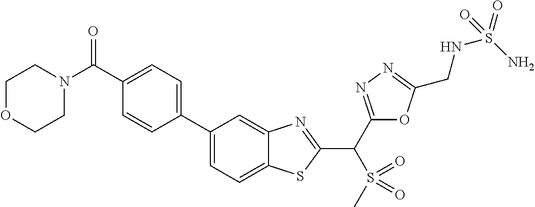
C1=C(C2=CC=C(C(N3CCOCC3)=O)C=C2)C=C2C(=C1)SC(C(C1=NN=C(CNS(=O)(N)=O)O1)S(=O)(=O)C)=N2
